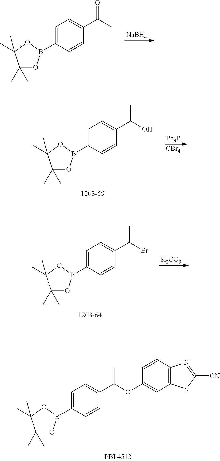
C1(B2OC(C)(C)C(C)(C)O2)=CC=C(C(C)=O)C=C1.[NaBH4].[Ph3P].[CBr4].C1(B2OC(C)(C)C(C)(C)O2)=CC=C(C(O)C)C=C1.[K2CO3].C1(B2OC(C)(C)C(C)(C)O2)=CC=C(C(Br)C)C=C1.C1(B2OC(C)(C)C(C)(C)O2)=CC=C(C(OC2=CC3=C(C=C2)N=C([CN])S3)C)C=C1
